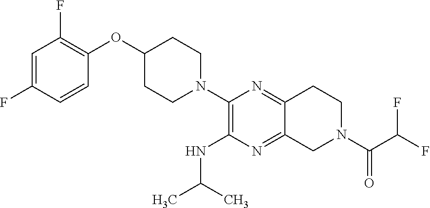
C1=C(F)C=CC(OC2CCN(C3=C(NC(C)C)N=C4C(=N3)CCN(C(C(F)F)=O)C4)CC2)=C1F
